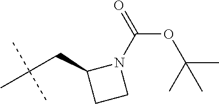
C(C(C)(C)C)C1CCN1C(=O)OC(C)(C)C
